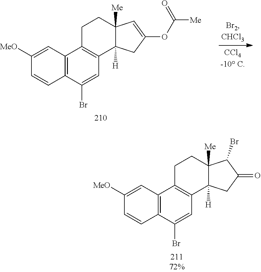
C1([MeO])=CC2=C(C=C1)C(Br)=CC1=C2CCC2([Me])C1([H])CC(OC(=O)[Me])=C2.C1([MeO])=CC2=C(C=C1)C(Br)=CC1=C2CCC2([Me])C1([H])CC(=O)C2Br
